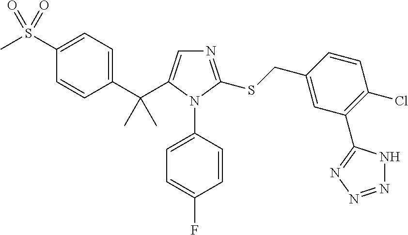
C1(C(C2=CN=C(SCC3=CC(C4=NN=NN4)=C(Cl)C=C3)N2C2=CC=C(F)C=C2)(C)C)=CC=C(S(=O)(C)=O)C=C1
